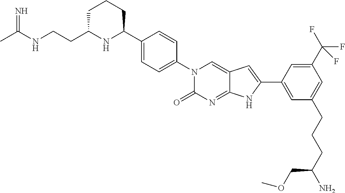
CC(NCCC1NC(C2=CC=C(N3C(=O)N=C4C(=C3)C=C(C3=CC(CCCC(N)COC)=CC(C(F)(F)F)=C3)N4)C=C2)CCC1)=N
